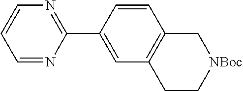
C1=CC(C2=NC=CC=N2)=CC2=C1C[NBoc]CC2
